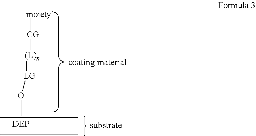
[CG]([(L)n][LG]OC)[moiety]
